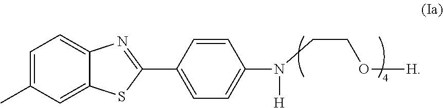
C1=C(C)C=C2C(=C1)N=C(C1=CC=C(N(CCO[H])[H])C=C1)S2
